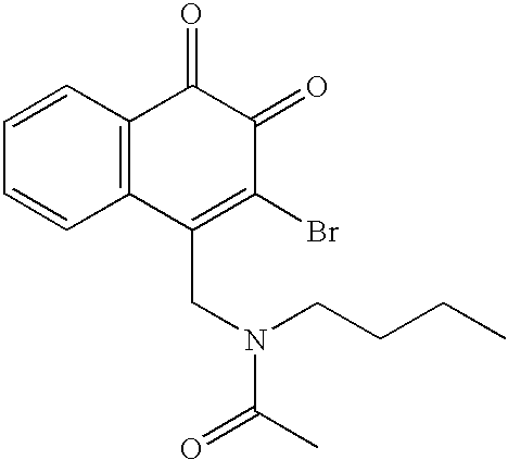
C1=CC2=C(C=C1)C(CN(C(C)=O)CCCC)=C(Br)C(=O)C2=O
